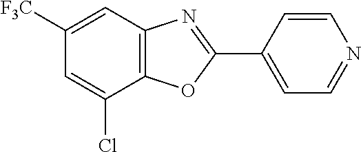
C1=CC(C2=NC3=C(O2)C(Cl)=CC([F3C])=C3)=CC=N1
